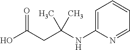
OC(CC(NC1=CC=CC=N1)(C)C)=O
